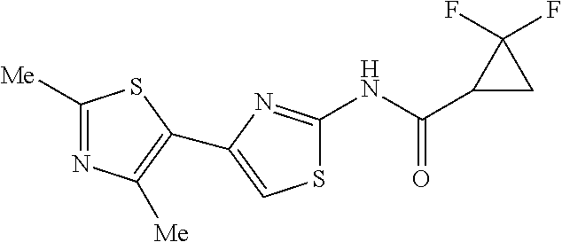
S1C(NC(C2CC2(F)F)=O)=NC(C2=C([Me])N=C([Me])S2)=C1
